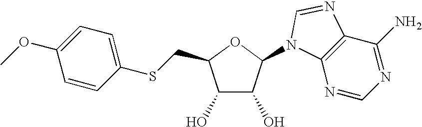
C12=C(N=CN=C1N)N(C1C(O)C(O)C(CSC3=CC=C(OC)C=C3)O1)C=N2
